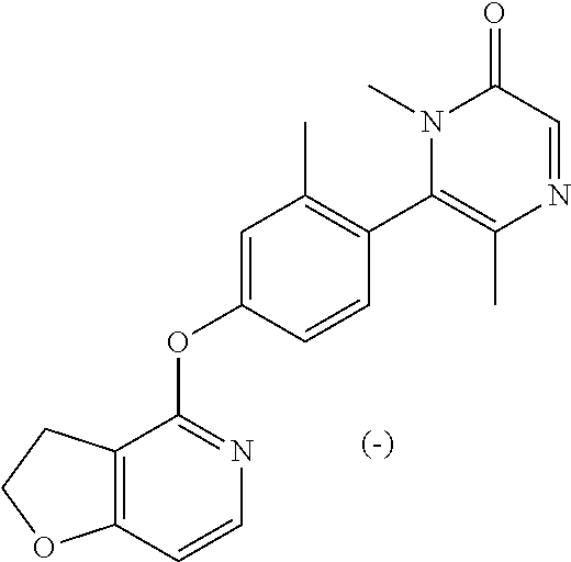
C12=C(C=CN=C1OC1=CC(C)=C(C3=C(C)N=CC(=O)N3C)C=C1)OCC2
